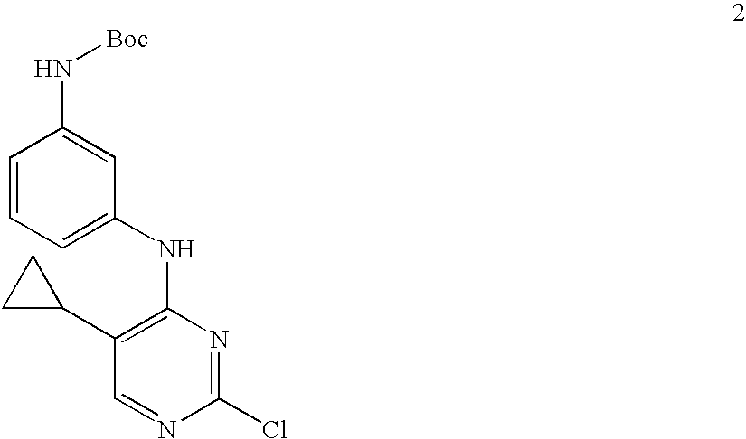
C1=CC(N[Boc])=CC(NC2=C(C3CC3)C=NC(Cl)=N2)=C1
